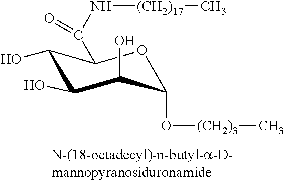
O1C(O[(CH2)3]C)C(O)C(O)C(O)C1C(N[(CH2)17]C)=O
